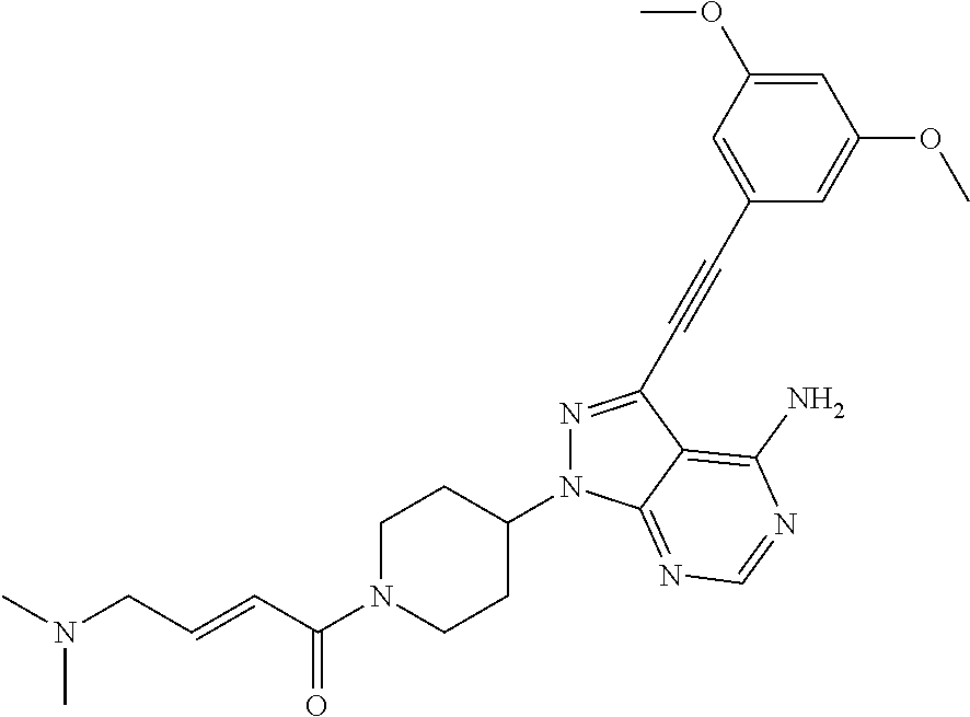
N1=C(C#CC2=CC(OC)=CC(OC)=C2)C2=C(N)N=CN=C2N1C1CCN(C(C=CCN(C)C)=O)CC1
